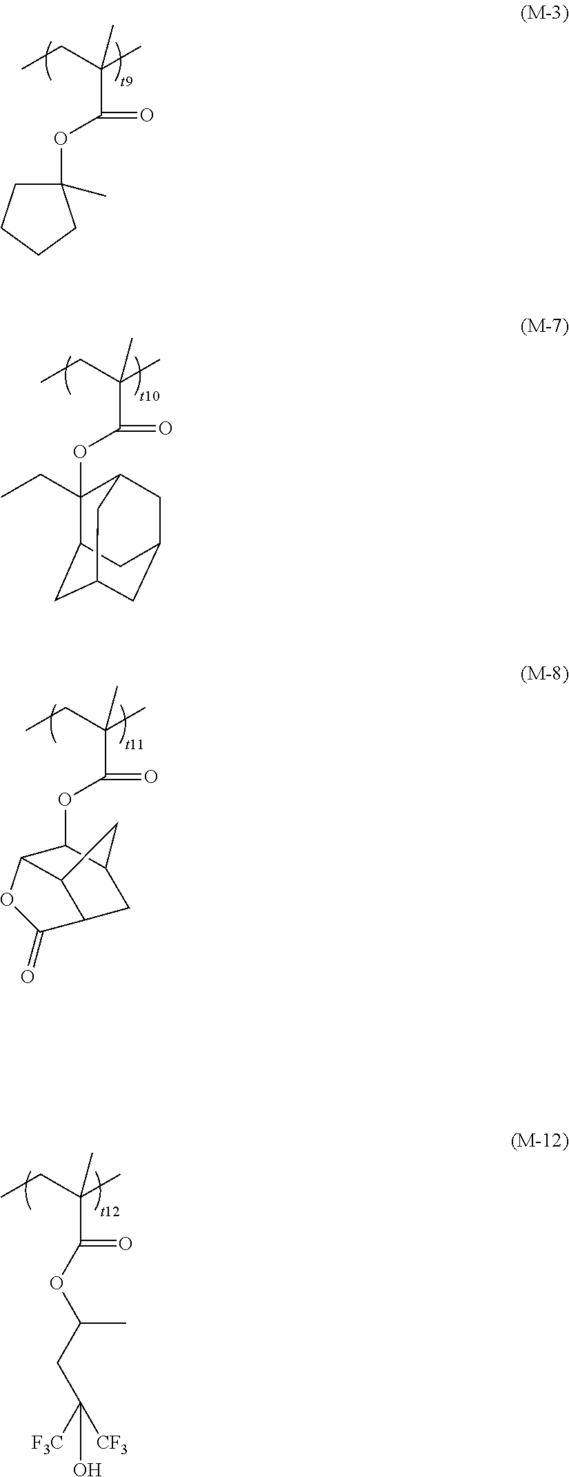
C1(C)(OC(C(CC)(C)C)=O)CCCC1.O(C(C(CC)(C)C)=O)C1(CC)C2CC3CC(CC1C3)C2.O(C(C(CC)(C)C)=O)C1C2C3C(CC1C3)C(=O)O2.C(C(CC)(C)C)(=O)OC(CC([F3C])([CF3])O)C
